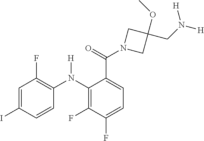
C1=C(C(N2CC(OC)(CN([H])[H])C2)=O)C(N(C2=C(F)C=C(I)C=C2)[H])=C(F)C(F)=C1
